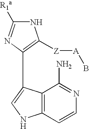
N1C([R1a])=NC(C2=CNC3=C2C(N)=NC=C3)=C1[Z][A]B
